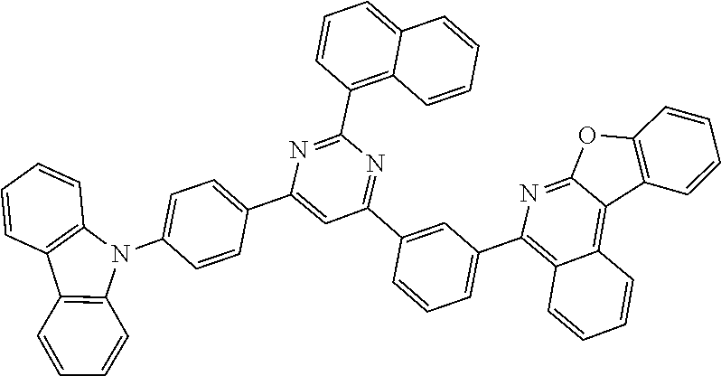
C1=CC2=C(C=C1)C1=C(N2C2=CC=C(C3=CC(C4=CC(C5=C6C(=C7C8=C(C=CC=C8)OC7=N5)C=CC=C6)=CC=C4)=NC(C4=C5C(=CC=C4)C=CC=C5)=N3)C=C2)C=CC=C1
